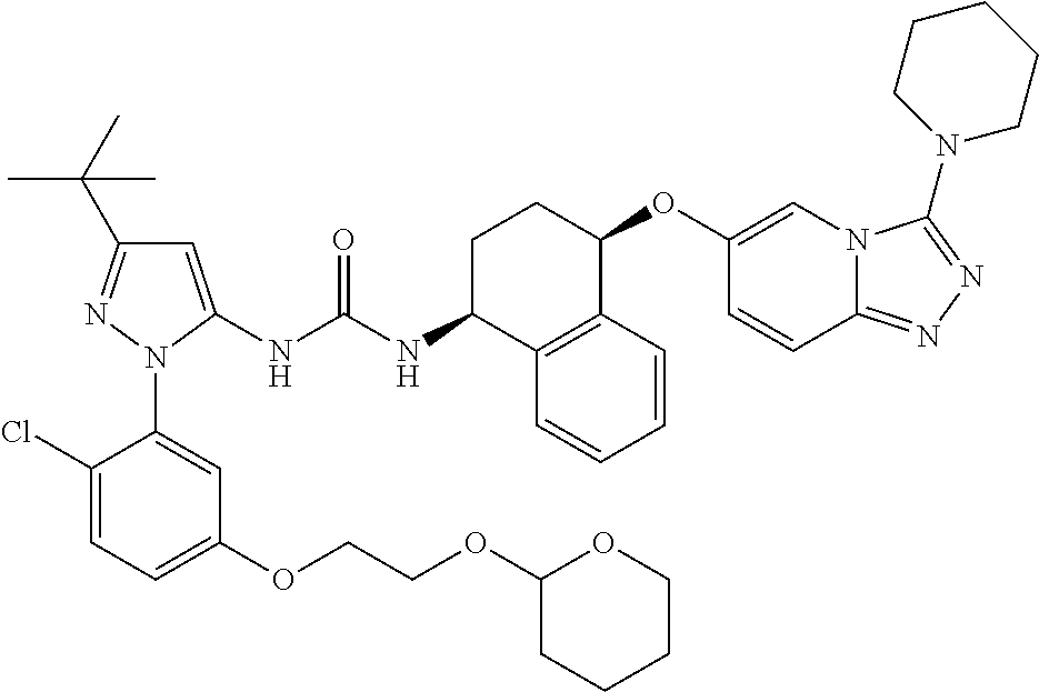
C1=C(NC(NC2C3=C(C(OC4=CN5C(=NN=C5N5CCCCC5)C=C4)CC2)C=CC=C3)=O)N(C2=CC(OCCOC3CCCCO3)=CC=C2Cl)N=C1C(C)(C)C
